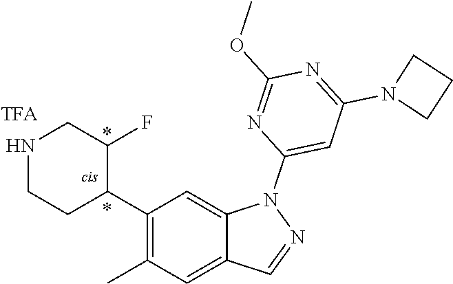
C12=CC(C)=C(C3C(F)CNCC3)C=C1N(C1=CC(N3CCC3)=NC(OC)=N1)N=C2
